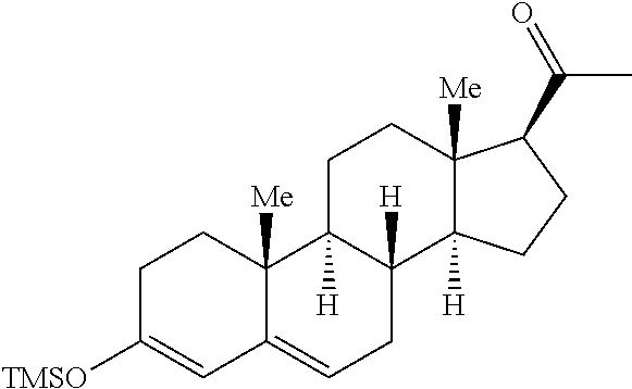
C1C([TMSO])=CC2=CCC3([H])C([H])(C2([Me])C1)CCC1([Me])C3([H])CCC1C(=O)C
